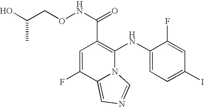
C1=C(F)C2=CN=CN2C(NC2=CC=C(I)C=C2F)=C1C(NOCC(O)C)=O
